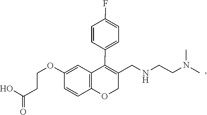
N(C)(CCNCC1=C(C2=CC=C(F)C=C2)C2=C(C=CC(OCCC(O)=O)=C2)OC1)C
